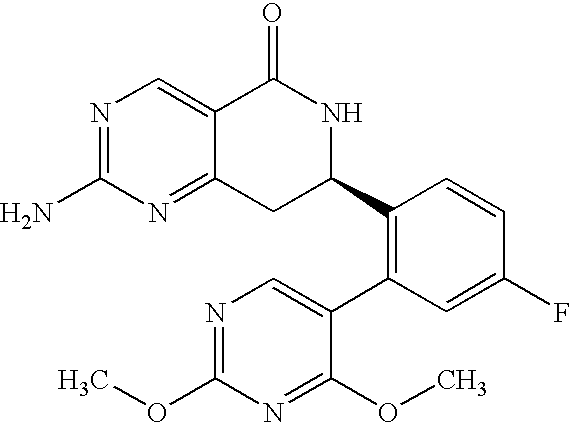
N1=C(N)N=C2C(=C1)C(=O)NC(C1=C(C3=CN=C(OC)N=C3OC)C=C(F)C=C1)C2
